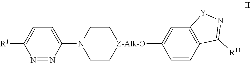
C1(N2CC[Z-Alk-O](C3=CC4=C(C=C3)C([R11])=N[Y]4)CC2)=CC=C([R1])N=N1
